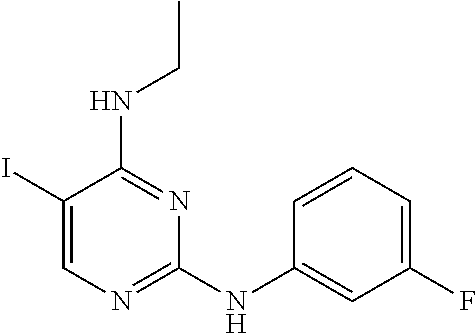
C1(I)=CN=C(NC2=CC(F)=CC=C2)N=C1NCC
